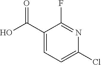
C1(F)=NC(Cl)=CC=C1C(O)=O
